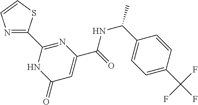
N1=C(C2=NC(C(=O)NC(C)C3=CC=C(C(F)(F)F)C=C3)=CC(=O)N2)SC=C1
